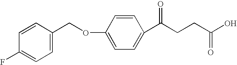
C1(F)=CC=C(COC2=CC=C(C(CCC(O)=O)=O)C=C2)C=C1
